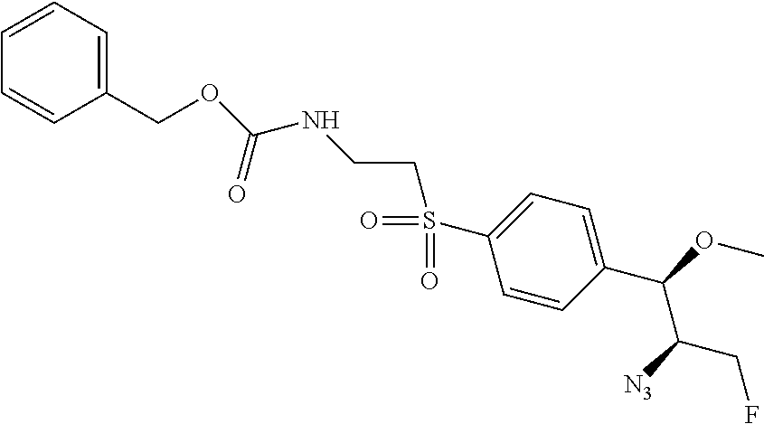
S(C1=CC=C(C(OC)C([N3])CF)C=C1)(=O)(CCNC(OCC1=CC=CC=C1)=O)=O
